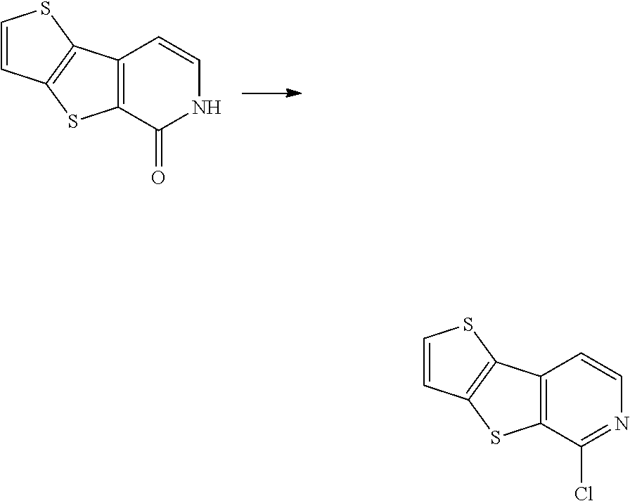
C1=CC2=C(S1)C1=C(S2)C(=O)NC=C1.C1=CC2=C(S1)C1=C(S2)C(Cl)=NC=C1
